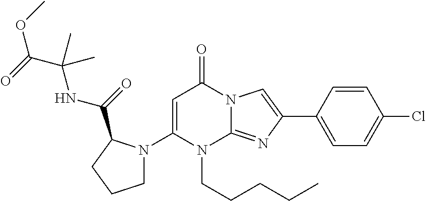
C1(N2CCCC2C(NC(C)(C(OC)=O)C)=O)=CC(=O)N2C(=NC(C3=CC=C(Cl)C=C3)=C2)N1CCCCC
